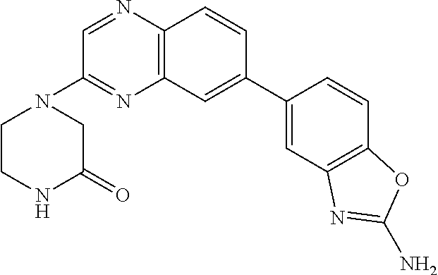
C1=C(C2=CC3=C(N=CC(N4CCNC(=O)C4)=N3)C=C2)C=CC2=C1N=C(N)O2
